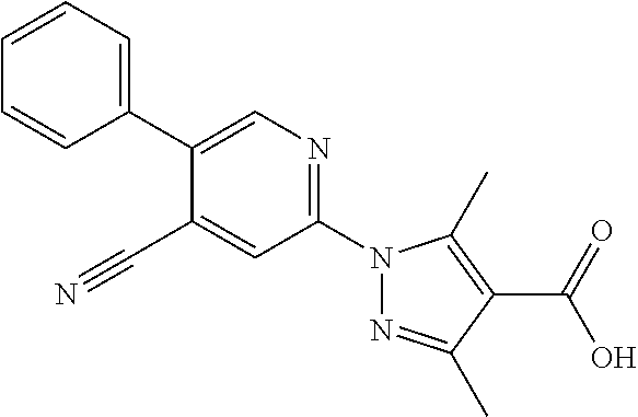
C1(C2=CC=CC=C2)=CN=C(N2N=C(C)C(C(=O)O)=C2C)C=C1C#N
